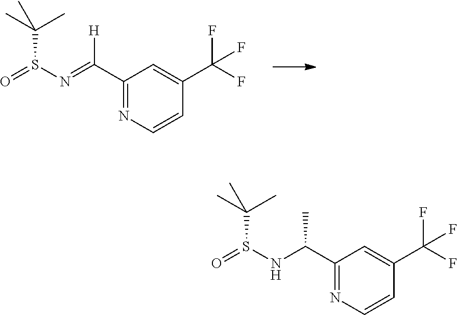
C(C1=NC=CC(C(F)(F)F)=C1)([H])=NS(C(C)(C)C)=O.C(C1=NC=CC(C(F)(F)F)=C1)(C)NS(C(C)(C)C)=O
